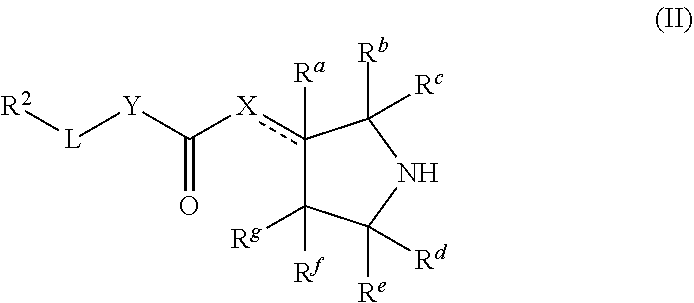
c1([X]C([Y][L][R2])=O)([Ra])C([Rf])([Rg])C([Re])([Rd])NC1([Rb])[Rc]
